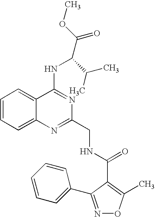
C1=CC=C2C(=C1)C(NC(C(=O)OC)C(C)C)=NC(CNC(C1=C(C)ON=C1C1=CC=CC=C1)=O)=N2
